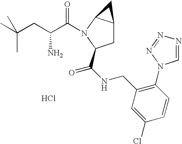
C1C2C(N(C(C(CC(C)(C)C)N)=O)C1C(NCC1=C(N3C=NN=N3)C=CC(Cl)=C1)=O)C2.Cl
